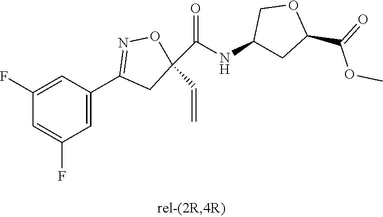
C1(F)=CC(C2=NOC(C=C)(C(=O)NC3CC(C(=O)OC)OC3)C2)=CC(F)=C1
